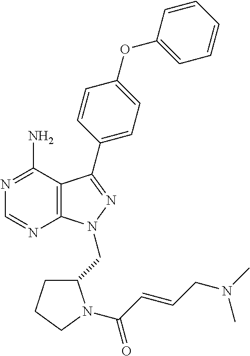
C1=CC=CC(OC2=CC=C(C3=NN(CC4CCCN4C(=O)C=CCN(C)C)C4=C3C(N)=NC=N4)C=C2)=C1
